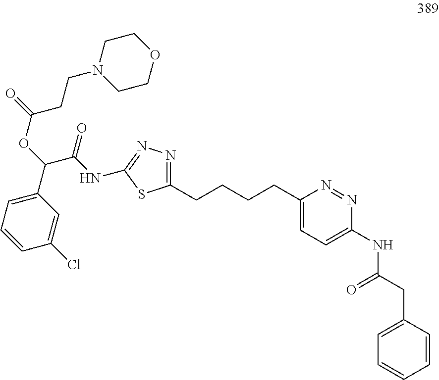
N1=C(CCCCC2=CC=C(NC(CC3=CC=CC=C3)=O)N=N2)SC(NC(=O)C(C2=CC=CC(Cl)=C2)OC(CCN2CCOCC2)=O)=N1
